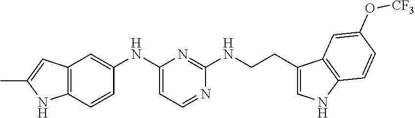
C12=C(C=CC(NC3=CC=NC(NCCC4=CNC5=C4C=C(O[CF3])C=C5)=N3)=C1)NC(C)=C2
